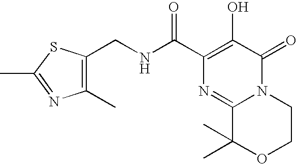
C1(C(NCC2=C(C)N=C(C)S2)=O)=C(O)C(=O)N2C(=N1)C(C)(C)OCC2
